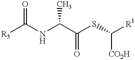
[R5]C(NC(C(SC([CO2H])[R1])=O)C)=O
